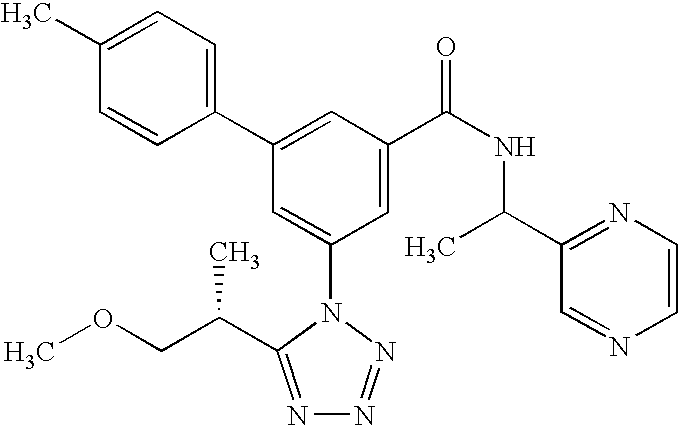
C1(C2=CC(C(NC(C3=NC=CN=C3)C)=O)=CC(N3C(C(COC)C)=NN=N3)=C2)=CC=C(C)C=C1
